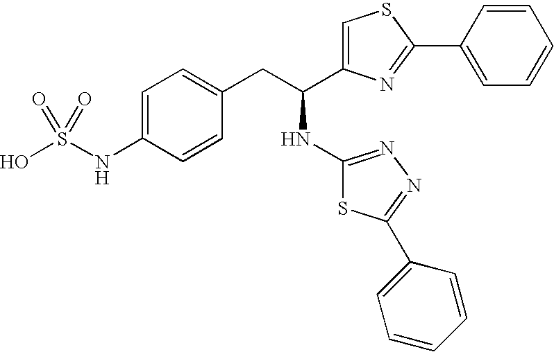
OS(NC1=CC=C(CC(NC2=NN=C(C3=CC=CC=C3)S2)C2=CSC(C3=CC=CC=C3)=N2)C=C1)(=O)=O
